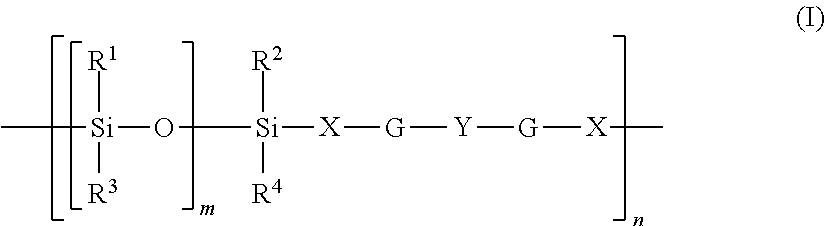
C[Si]([R1])([R3])O[Si]([R2])([R4])[X][G][Y][G][X]C
